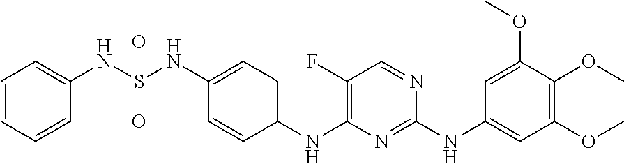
C1(NS(NC2=CC=CC=C2)(=O)=O)=CC=C(NC2=C(F)C=NC(NC3=CC(OC)=C(OC)C(OC)=C3)=N2)C=C1
